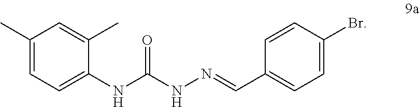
C1(C)=CC(C)=CC=C1NC(NN=CC1=CC=C(Br)C=C1)=O
